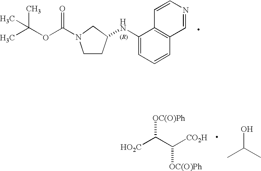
[OC(O)Ph]C(C([CO2H])[OC(O)Ph])[HO2C].OC(C)C.C(N1CCC(NC2=CC=CC3=C2C=CN=C3)C1)(OC(C)(C)C)=O
